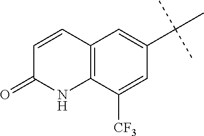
C1=CC2=C(NC1=O)C([CF3])=CC(C(C)(C)C)=C2
